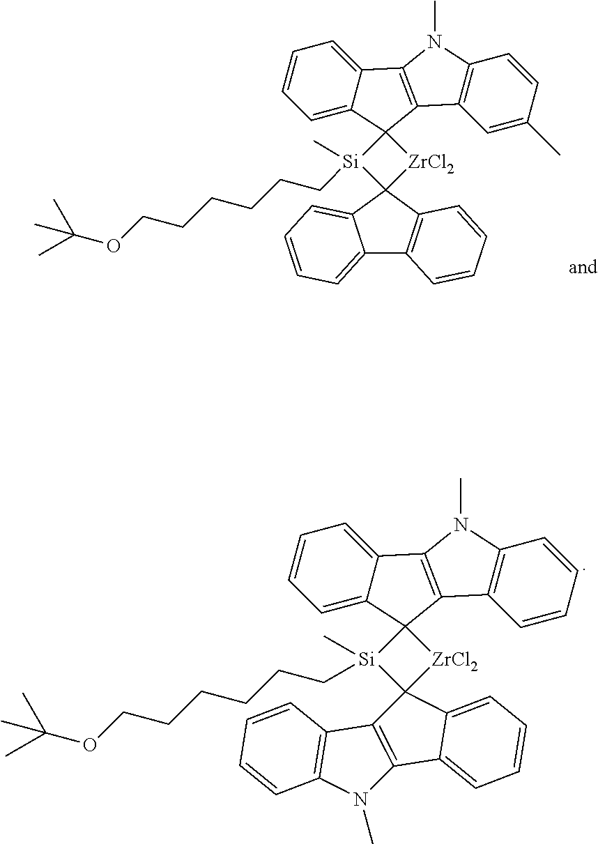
C12=C(N(C)C3=C1C1(C4=CC=CC=C34)[Si](C)(CCCCCCOC(C)(C)C)C3([ZrCl2]1)C1=C(C4=CC=CC=C34)N(C)C3=C1C=CC=C3)C=CC=C2.C12=C(N(C)C3=C1C1(C4=CC=CC=C34)[Si](C)(CCCCCCOC(C)(C)C)C3(C4=C(C5=CC=CC=C53)C=CC=C4)[ZrCl2]1)C=CC(C)=C2
